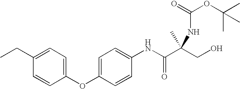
C1=C(CC)C=CC(OC2=CC=C(NC(C(CO)(NC(OC(C)(C)C)=O)C)=O)C=C2)=C1
